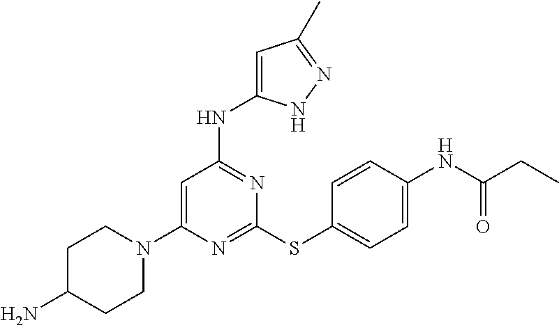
C1CN(C2=CC(NC3=CC(C)=NN3)=NC(SC3=CC=C(NC(CC)=O)C=C3)=N2)CCC1N
